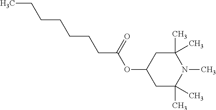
C1C(C)(C)N(C)C(C)(C)CC1OC(CCCCCCC)=O
